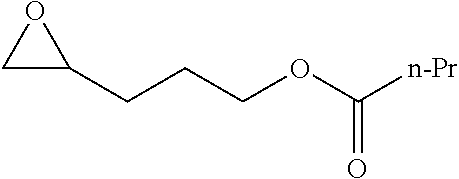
C(COC([n-Pr])=O)CC1OC1
